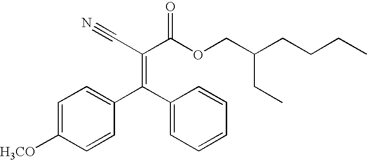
C1=C([H3CO])C=CC(C(C2=CC=CC=C2)=C(C#N)C(OCC(CCCC)CC)=O)=C1
